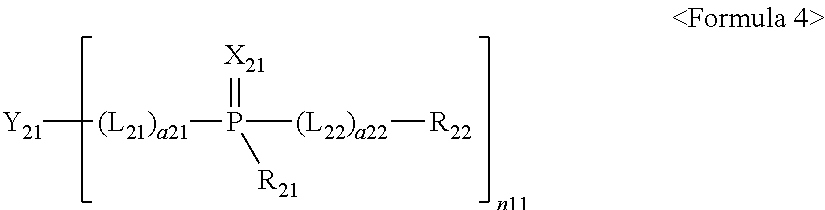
[Y21][(L21)a21]P(=[X21])([R21])[(L22)a22][R22]
